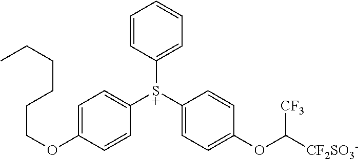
CCCCCCOC1=CC=C([S+](C2=CC=CC=C2)C2=CC=C(OC([CF2SO3-])[CF3])C=C2)C=C1
